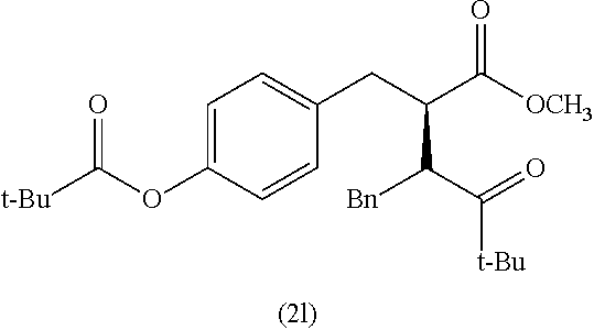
C1=C(OC([t-Bu])=O)C=CC(CC(C([OCH3])=O)C(C(=O)[t-Bu])[Bn])=C1
